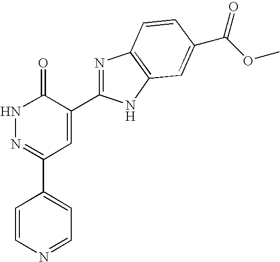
C1=CN=CC=C1C1=NNC(=O)C(C2=NC3=C(N2)C=C(C(=O)OC)C=C3)=C1
